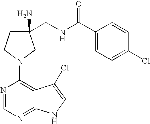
N1=CN=C2C(=C1N1CC(CNC(C3=CC=C(Cl)C=C3)=O)(N)CC1)C(Cl)=CN2
